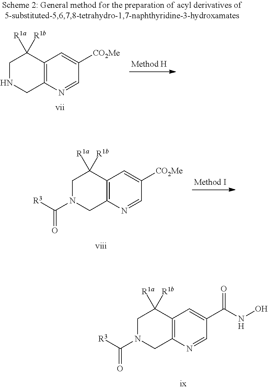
C1N(C([R3])=O)CC2=C(C1([R1a])[R1b])C=C([CO2Me])C=N2.C1N(C([R3])=O)CC2=C(C1([R1a])[R1b])C=C(C(NO)=O)C=N2.C1NCC2=C(C1([R1a])[R1b])C=C([CO2Me])C=N2
